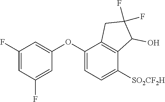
C1(F)=CC(F)=CC(OC2=CC=C([SO2CF2H])C3=C2CC(F)(F)C3O)=C1
